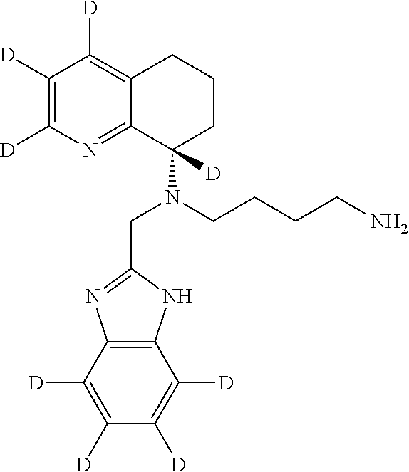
C12=C(C([D])=C([D])C([D])=C1[D])N=C(CN(C1([D])CCCC3=C([D])C([D])=C([D])N=C13)CCCCN)N2
